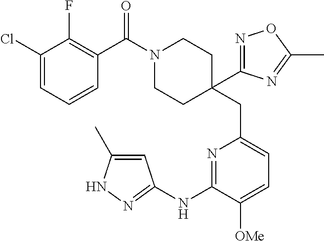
C1(Cl)=CC=CC(C(N2CCC(CC3=CC=C([OMe])C(NC4=NNC(C)=C4)=N3)(C3=NOC(C)=N3)CC2)=O)=C1F
